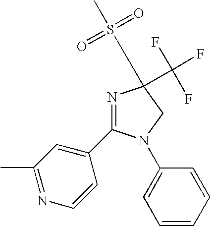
C1C(C(F)(F)F)(S(C)(=O)=O)N=C(C2=CC(C)=NC=C2)N1C1=CC=CC=C1
